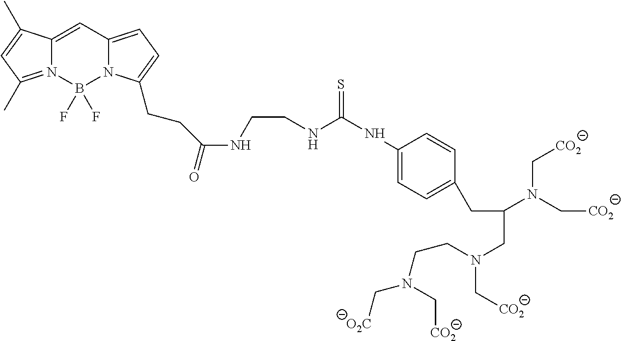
C(NC(NC1=CC=C(CC(CN(C[CO2])CCN(C[O2C])C[CO2])N(C[CO2])C[CO2])C=C1)=S)CNC(=O)CCC1=CC=C2N1B(F)(F)N1=C(C)C=C(C)C1=C2
